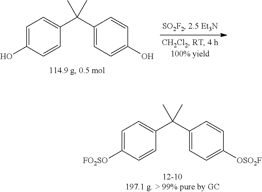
C1(C(C2=CC=C([OSO2F])C=C2)(C)C)=CC=C([FO2SO])C=C1.C1(C(C2=CC=C(O)C=C2)(C)C)=CC=C(O)C=C1
